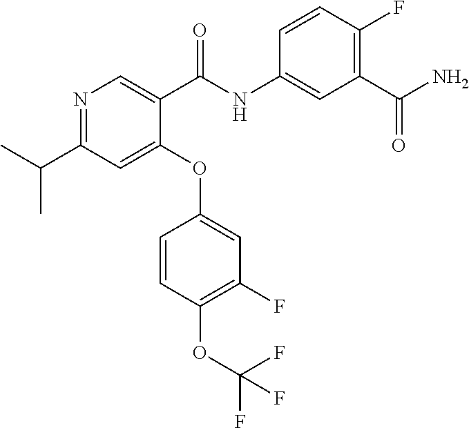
N1=C(C(C)C)C=C(OC2=CC(F)=C(OC(F)(F)F)C=C2)C(C(NC2=CC(C(N)=O)=C(F)C=C2)=O)=C1
